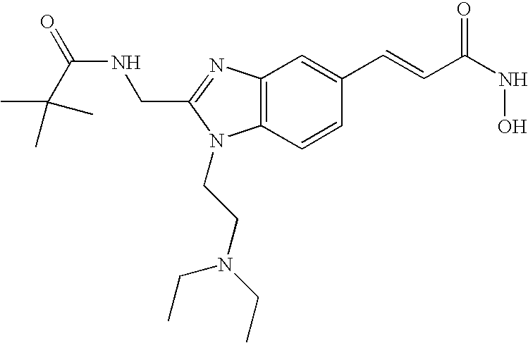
C12=C(N=C(CNC(=O)C(C)(C)C)N1CCN(CC)CC)C=C(C=CC(=O)NO)C=C2
